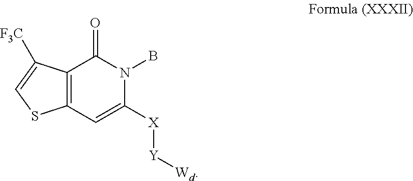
C12=C(C=C([X][Y][Wd])N(B)C1=O)SC=C2[F3C]
